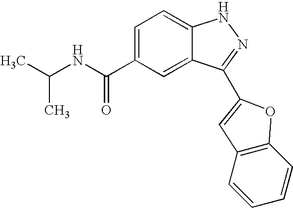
C(C1=CC=C2C(=C1)C(C1=CC3=C(C=CC=C3)O1)=NN2)(=O)NC(C)C
